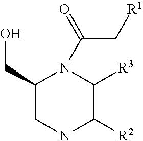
C1(CO)CNC([R2])C([R3])N1C(=O)C[R1]
